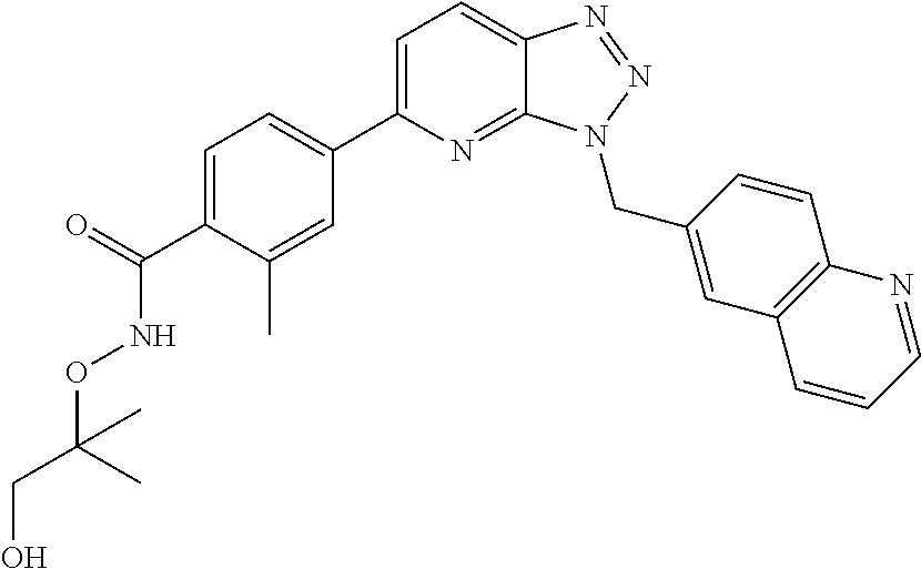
C1=C(C(=O)NOC(CO)(C)C)C(C)=CC(C2=CC=C3C(=N2)N(CC2=CC4=C(C=C2)N=CC=C4)N=N3)=C1
